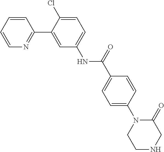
C1=CC=CN=C1C1=CC(NC(C2=CC=C(N3C(=O)CNCC3)C=C2)=O)=CC=C1Cl
